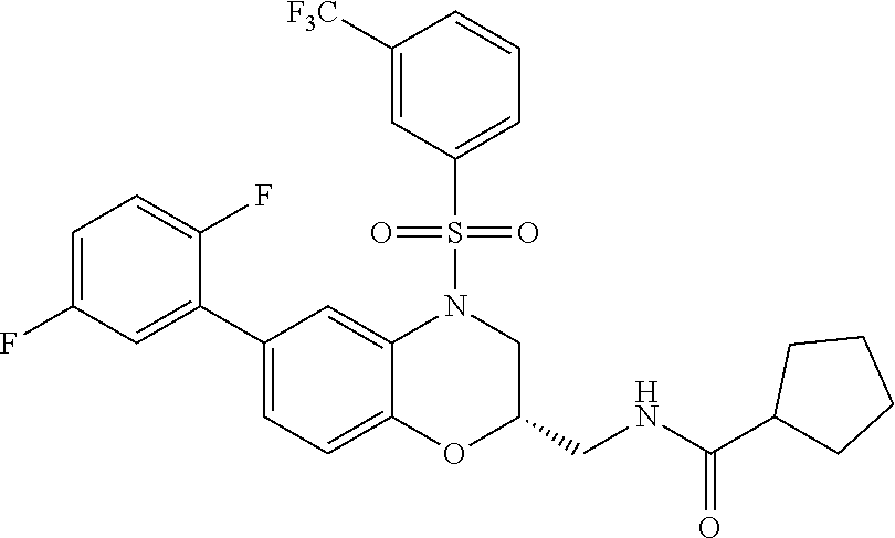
C1=C(F)C=C(C2=CC=C3C(=C2)N(S(C2=CC=CC([F3C])=C2)(=O)=O)CC(CNC(=O)C2CCCC2)O3)C(F)=C1
